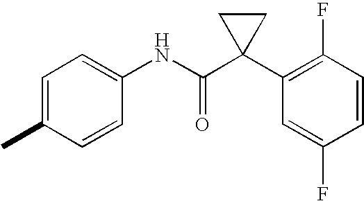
C1=CC(NC(C2(C3=C(F)C=CC(F)=C3)CC2)=O)=CC=C1C
